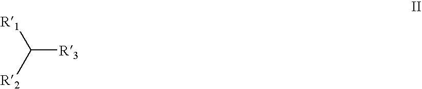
C([R3])([R2])[R1]
